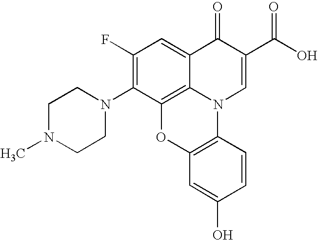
C1(F)=C(N2CCN(C)CC2)C2=C3C(=C1)C(=O)C(C(O)=O)=CN3C1=C(O2)C=C(O)C=C1
